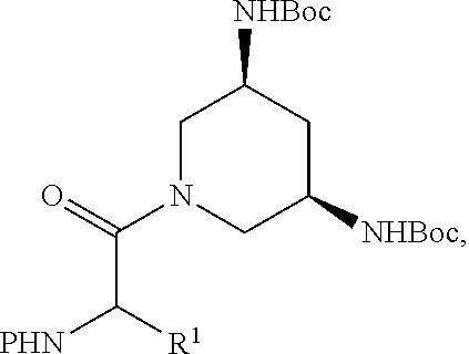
C1N(C(=O)C([R1])[PHN])CC([NHBoc])CC1[NHBoc]
